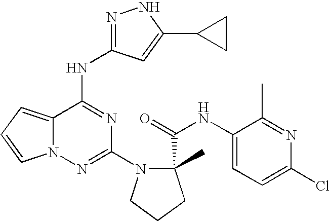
C1(N2CCCC2(C(=O)NC2=CC=C(Cl)N=C2C)C)=NN2C(=CC=C2)C(NC2=NNC(C3CC3)=C2)=N1
